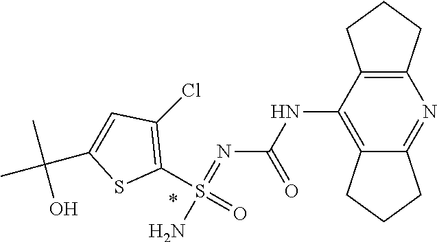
N(C1=C2C(=NC3=C1CCC3)CCC2)C(N=S(N)(C1=C(Cl)C=C(C(C)(C)O)S1)=O)=O
